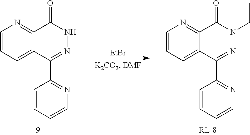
[EtBr].C1=CC=C2C(=N1)C(=O)N(CC)N=C2C1=NC=CC=C1.C1=CC=C2C(=N1)C(=O)NN=C2C1=NC=CC=C1
